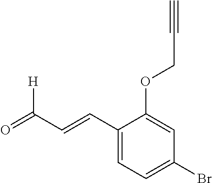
C1(C=CC(=O)[H])=CC=C(Br)C=C1OCC#C
